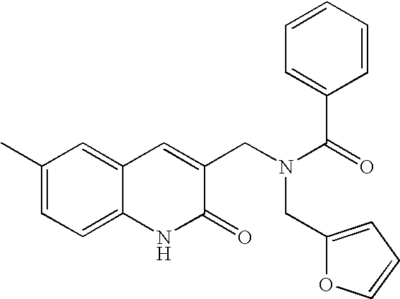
C1(C)=CC=C2C(=C1)C=C(CN(C(=O)C1=CC=CC=C1)CC1=CC=CO1)C(=O)N2
